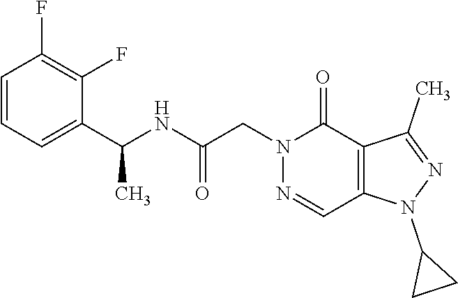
N1=CC2=C(C(=O)N1CC(NC(C1=CC=CC(F)=C1F)C)=O)C(C)=NN2C1CC1
